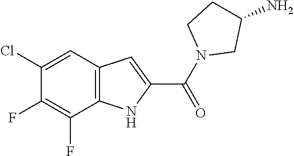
C12=C(C=C(Cl)C(F)=C1F)C=C(C(=O)N1CC(N)CC1)N2
